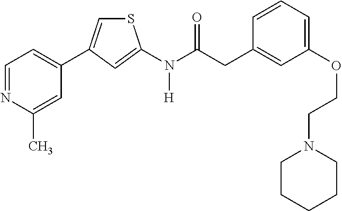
C1=NC(C)=CC(C2=CSC(N(C(CC3=CC(OCCN4CCCCC4)=CC=C3)=O)[H])=C2)=C1
